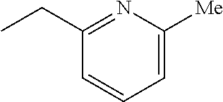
C1=C([Me])N=C(CC)C=C1
